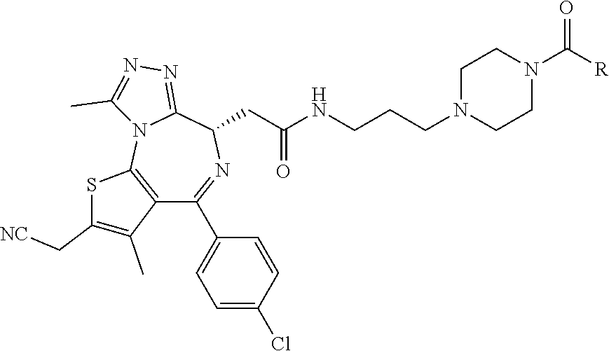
C1N(CCCNC(CC2N=C(C3=CC=C(Cl)C=C3)C3=C(N4C2=NN=C4C)SC(C[NC])=C3C)=O)CCN(C(=O)[R])C1
